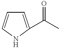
C1=C(C(C)=O)NC=C1
